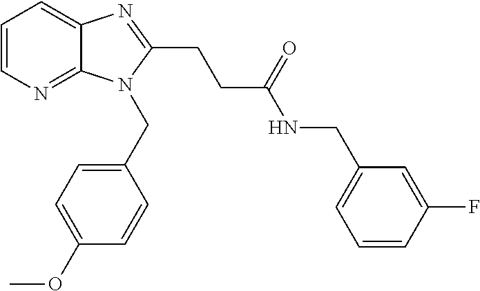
C1=CN=C2C(=C1)N=C(CCC(NCC1=CC=CC(F)=C1)=O)N2CC1=CC=C(OC)C=C1
